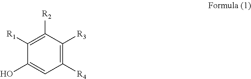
C1([R1])=C([R2])C([R3])=C([R4])C=C1O
